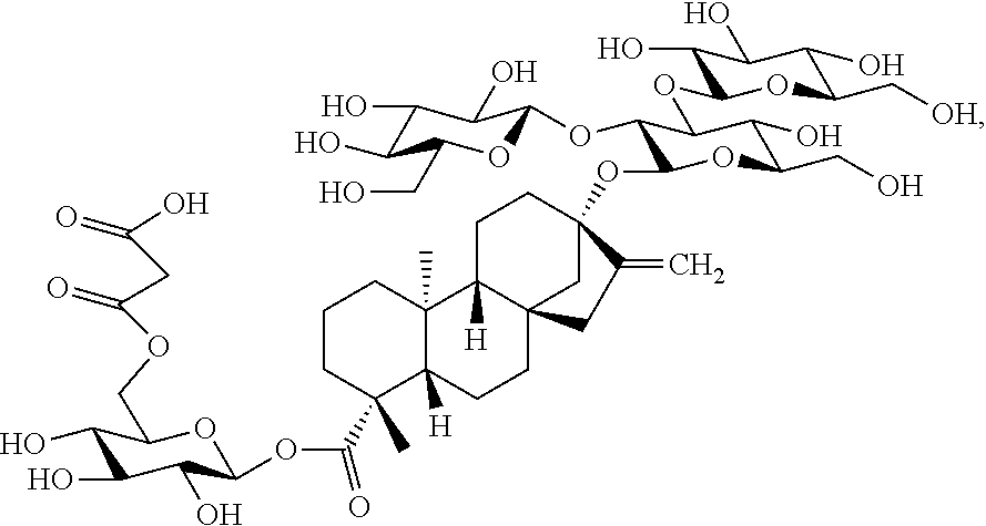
C1CC(C)(C(OC2C(O)C(O)C(O)C(COC(CC(O)=O)=O)O2)=O)C2([H])C(C)(C1)C1([H])C3(CC2)CC(OC2C(OC4OC(CO)C(O)C(O)C4O)C(OC4C(O)C(O)C(O)C(C[OH])O4)C(O)C(CO)O2)(CC1)C(=C)C3
